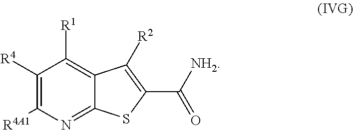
C1([R4])=C([R4A1])N=C2C(=C1[R1])C([R2])=C(C([NH2])=O)S2
